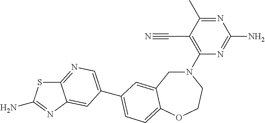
C1(N2CC3=CC(C4=CN=C5SC(N)=NC5=C4)=CC=C3OCC2)=C(C#N)C(C)=NC(N)=N1
